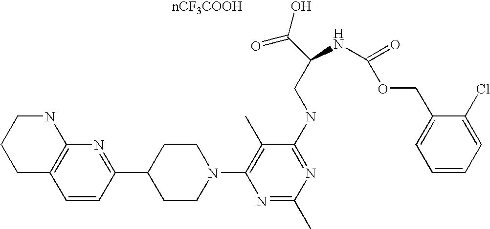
C1=CC(C2CCN(C3=C(C)C(NCC(C(=O)O)NC(=O)OCC4=CC=CC=C4Cl)=NC(C)=N3)CC2)=NC2=C1CCCN2.[nCF3COOH]
